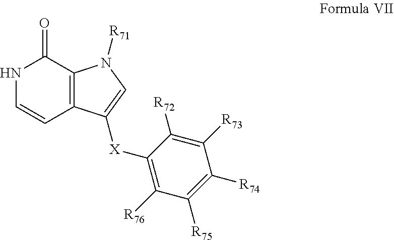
C1(=O)NC=CC2=C1N([R71])C=C2[X]C1=C([R76])C([R75])=C([R74])C([R73])=C1[R72]
